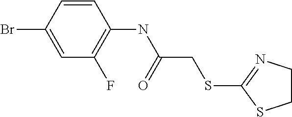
C1=CC(Br)=CC(F)=C1NC(CSC1=NCCS1)=O
